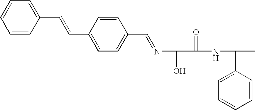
N(C(O)C(=O)NC(C1=CC=CC=C1)C)=CC1=CC=C(C=CC2=CC=CC=C2)C=C1
